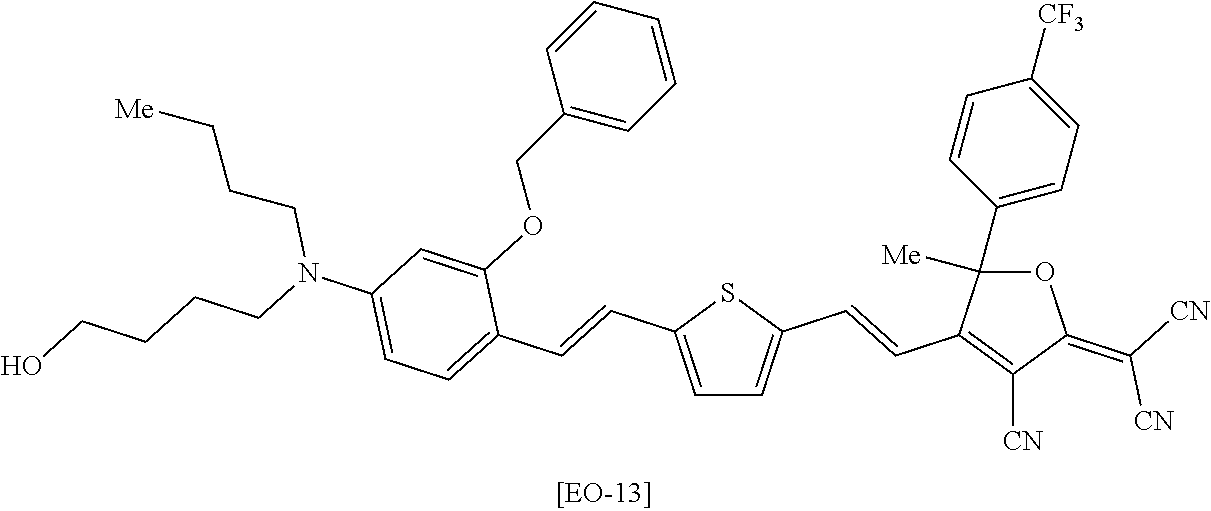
C1=C(C=CC2=CC=C(N(CCCCO)CCC[Me])C=C2OCC2=CC=CC=C2)SC(C=CC2=C([CN])C(=C([CN])[CN])OC2([Me])C2=CC=C([CF3])C=C2)=C1
